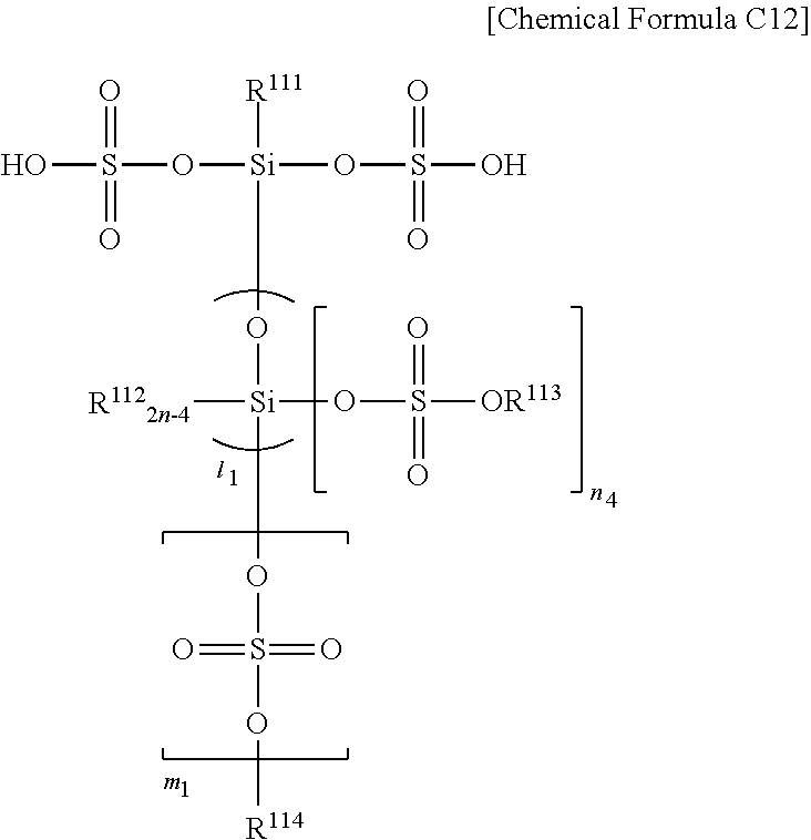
OS(=O)(=O)O[Si](OS(=O)(=O)O)(O[Si]([R1122n-4])(OS([OR113])(=O)=O)OS(=O)(O[R114])=O)[R111]
